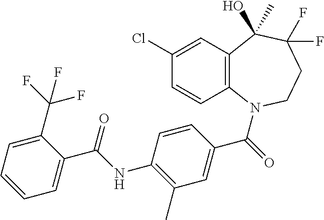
C12=C(N(C(=O)C3=CC(C)=C(NC(C4=CC=CC=C4C(F)(F)F)=O)C=C3)CCC(F)(F)C1(C)O)C=CC(Cl)=C2
